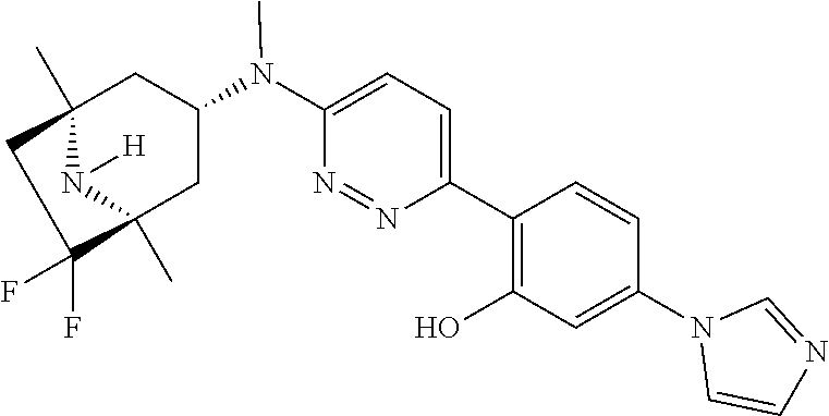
C12(C)N([H])C(C)(CC(N(C3=CC=C(C4=C(O)C=C(N5C=CN=C5)C=C4)N=N3)C)C1)C(F)(F)C2
